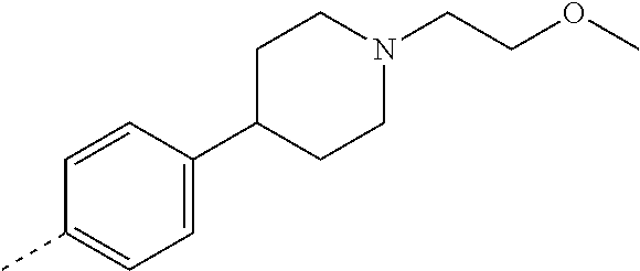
C1=CC(C2CCN(CCOC)CC2)=CC=C1C
